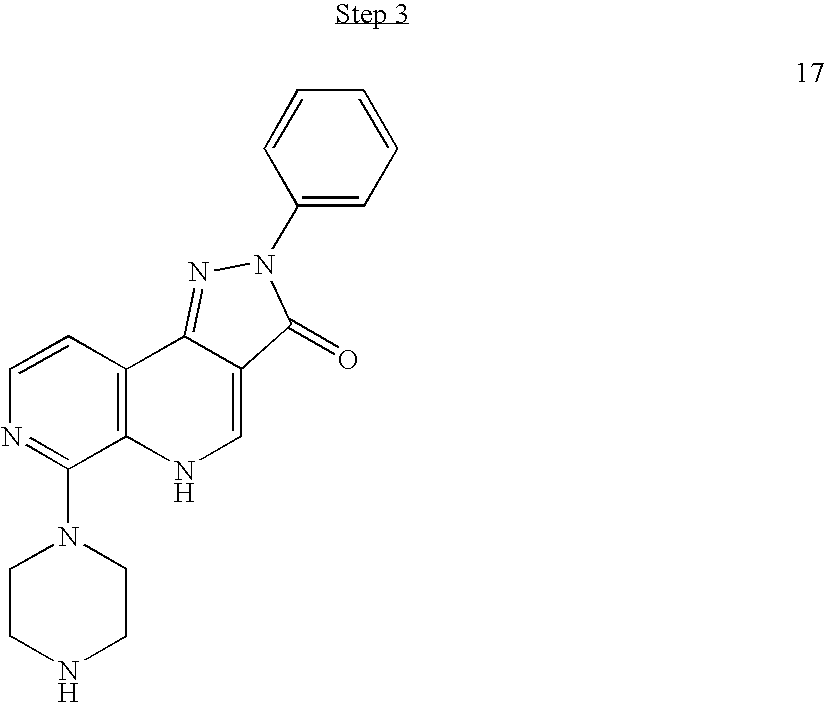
C1=CN=C(N2CCNCC2)C2=C1C1=NN(C3=CC=CC=C3)C(=O)C1=CN2
